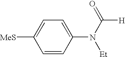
C1([MeS])=CC=C(N(C([H])=O)[Et])C=C1
